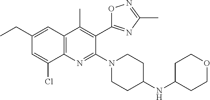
C1(CC)=CC2=C(N=C(N3CCC(NC4CCOCC4)CC3)C(C3=NC(C)=NO3)=C2C)C(Cl)=C1
